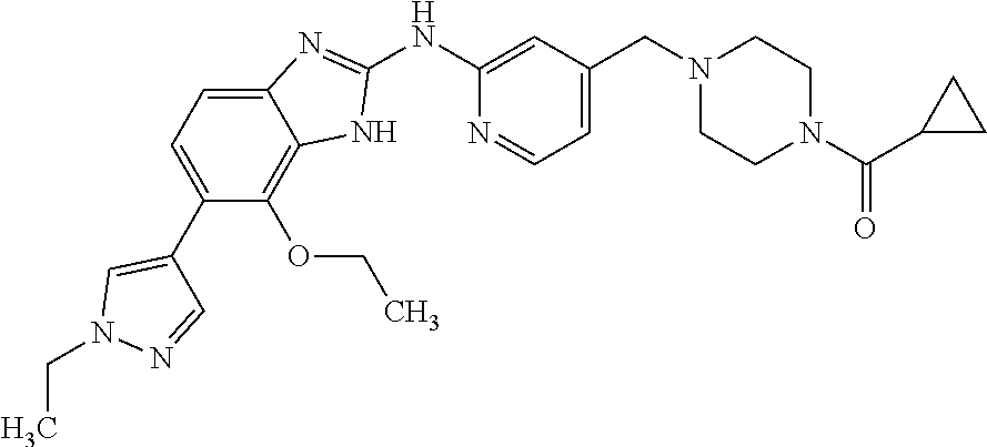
C1=C(CN2CCN(C(C3CC3)=O)CC2)C=C(NC2=NC3=CC=C(C4=CN(CC)N=C4)C(OCC)=C3N2)N=C1
